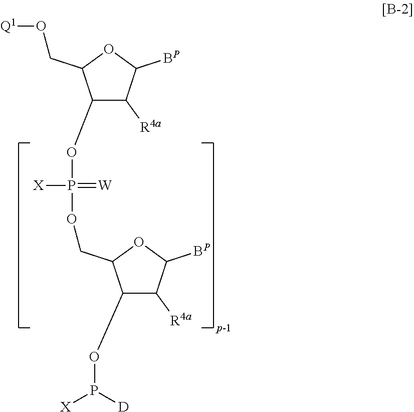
C1(OP([X])[D])C([R4a])C([BP])OC1COP(=[W])([X])OC1C([R4a])C([BP])OC1CO[Q1]
